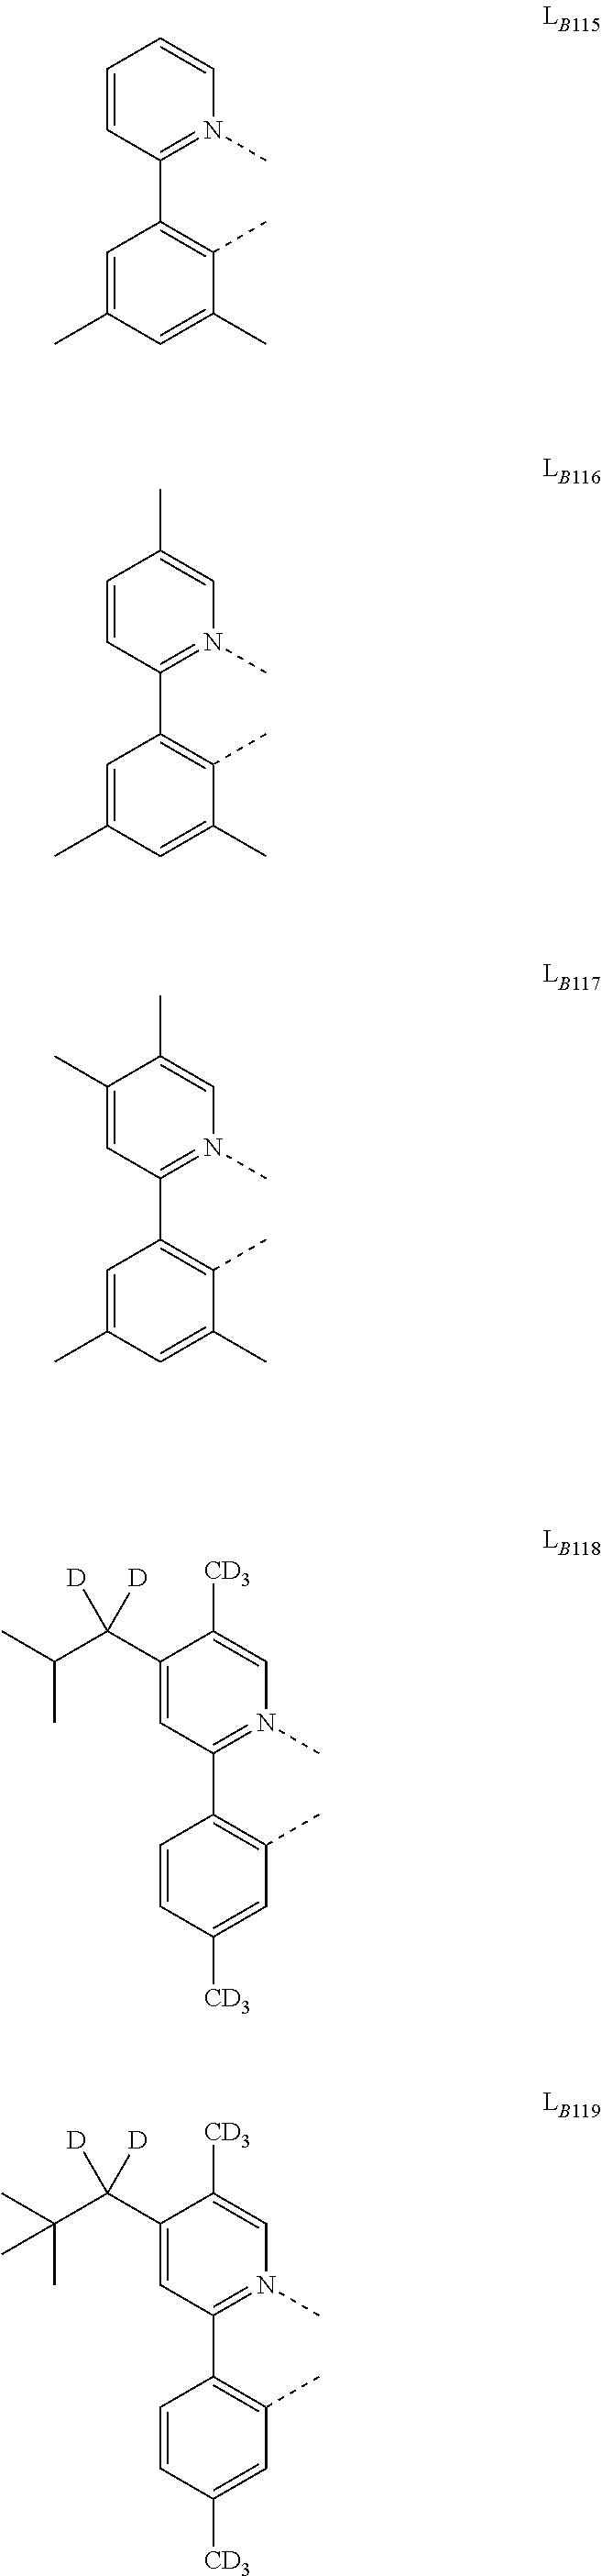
C1=CC(C2=C(C)C(C)=CC(C)=C2)=N(C)C=C1.C1=CC(C2=C(C)C(C)=CC(C)=C2)=N(C)C=C1C.C1(C)=CC(C2=C(C)C(C)=CC(C)=C2)=N(C)C=C1C.C1(C(C(C)C)([D])[D])=CC(C2=C(C)C=C([CD3])C=C2)=N(C)C=C1[CD3].C1(C(C(C)(C)C)([D])[D])=CC(C2=C(C)C=C([CD3])C=C2)=N(C)C=C1[CD3]
